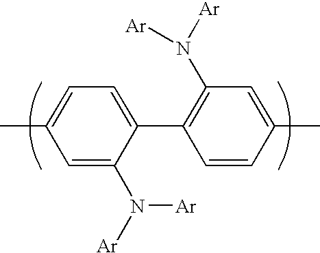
C1=C(N([Ar])[Ar])C(C2=C(N([Ar])[Ar])C=C(C)C=C2)=CC=C1C
